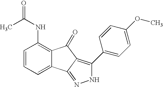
C1=CC=C2C(=C1NC(=O)C)C(=O)C1=C(C3=CC=C(OC)C=C3)NN=C21
